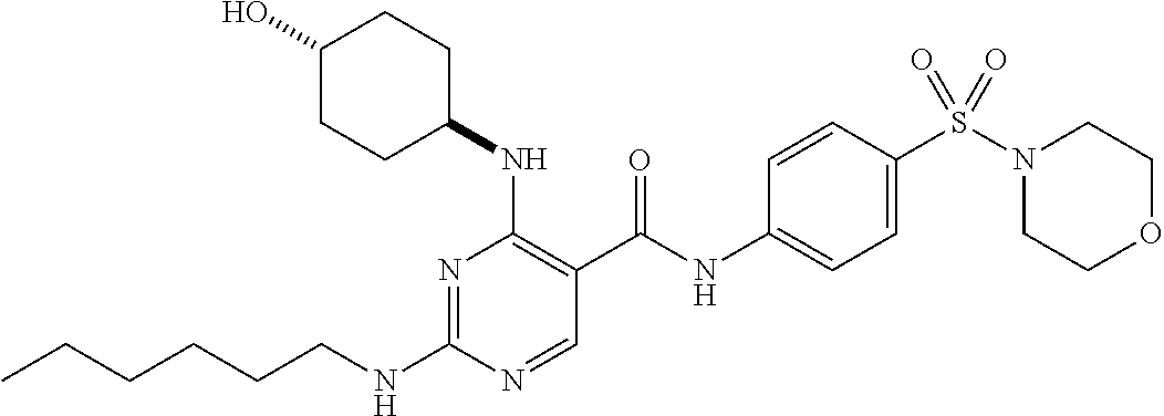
C(NC1=NC(NC2CCC(O)CC2)=C(C(NC2=CC=C(S(N3CCOCC3)(=O)=O)C=C2)=O)C=N1)CCCCC
